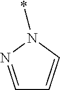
C1=NN(*)C=C1
